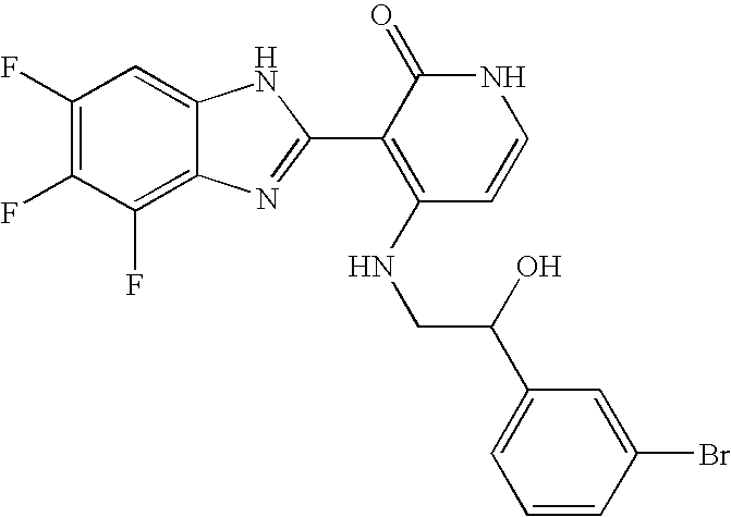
C1(F)=C2C(=CC(F)=C1F)NC(C1=C(NCC(C3=CC=CC(Br)=C3)O)C=CNC1=O)=N2
